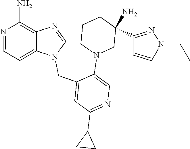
C1=NC2=C(N)N=CC=C2N1CC1=CC(C2CC2)=NC=C1N1CCCC(C2=NN(CC)C=C2)(N)C1
